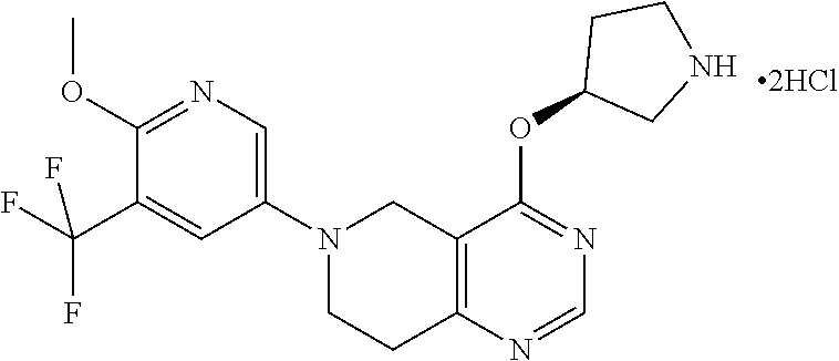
N1(C2=CN=C(OC)C(C(F)(F)F)=C2)CCC2=C(C1)C(OC1CNCC1)=NC=N2
